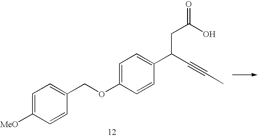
C1=C([MeO])C=CC(COC2=CC=C(C(C#CC)CC(O)=O)C=C2)=C1
